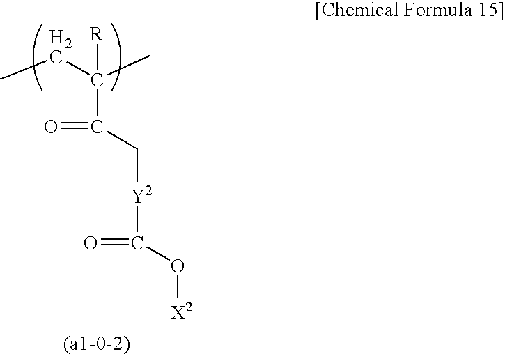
CCC(C)([R])C(=O)C[Y2]C(=O)O[X2]
